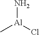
N[Al](Cl)C
